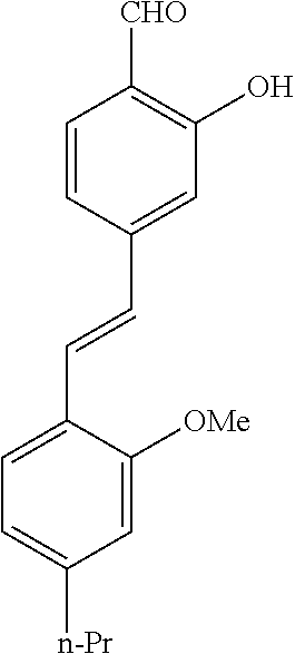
C1=CC(C=CC2=CC=C([n-Pr])C=C2[OMe])=CC(O)=C1[CHO]
